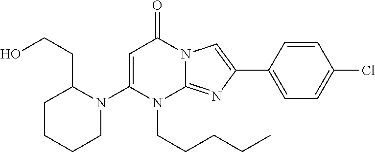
C1CCCN(C2=CC(=O)N3C(=NC(C4=CC=C(Cl)C=C4)=C3)N2CCCCC)C1CCO
